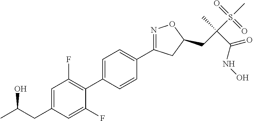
C1=C(C2=C(F)C=C(CC(C)O)C=C2F)C=CC(C2=NOC(CC(S(C)(=O)=O)(C)C(NO)=O)C2)=C1
